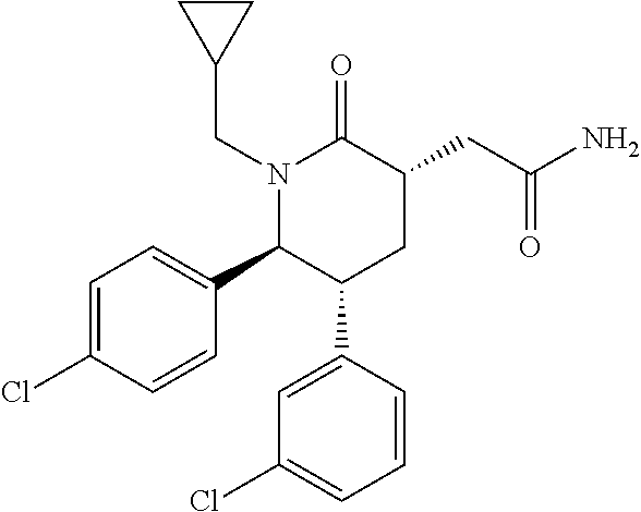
C1=C(Cl)C=CC(C2C(C3=CC(Cl)=CC=C3)CC(CC(N)=O)C(=O)N2CC2CC2)=C1
